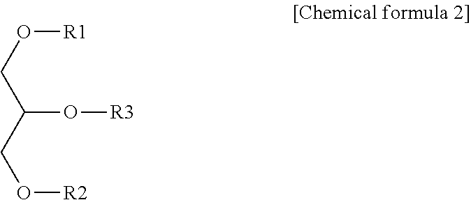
O([R1])CC(CO[R2])O[R3]
